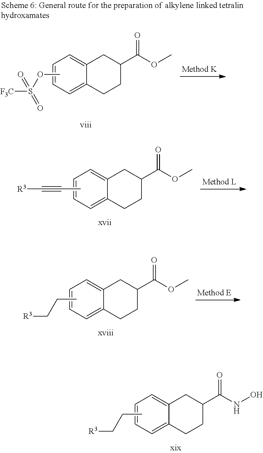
C1=C2C(=CC=C1)CC(C(OC)=O)CC2.COS([F3C])(=O)=O.C1=C2C(=CC=C1)CC(C(OC)=O)CC2.CC#C[R3].C1=C2C(=CC=C1)CC(C(OC)=O)CC2.CCC[R3].C1=C2C(=CC=C1)CC(C(NO)=O)CC2.CCC[R3]
